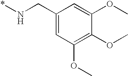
C1(CN*)=CC(OC)=C(OC)C(OC)=C1
